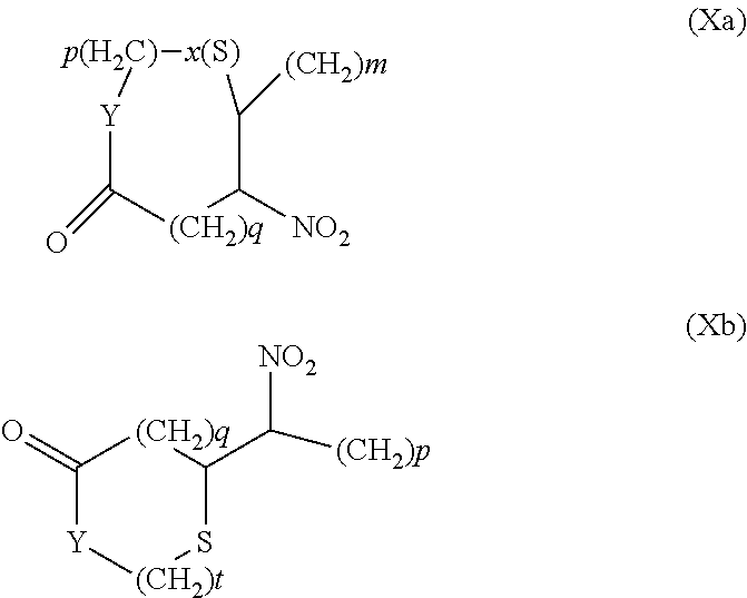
[Y]1[(CH2)t]SC(C([(CH2)p])[NO2])[(CH2)q]C1=O.O=C1[(CH2)q]C([NO2])C([(CH2)m])[x(S)][p(H2C)][Y]1
